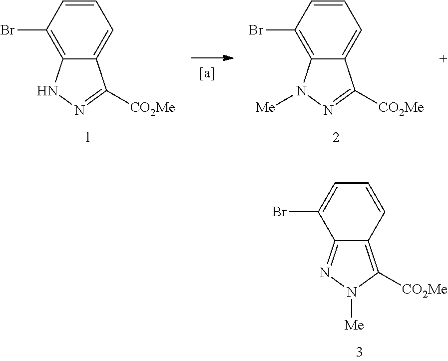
C1=CC(Br)=C2C(=C1)C([CO2Me])=NN2.C1=CC(Br)=C2C(=C1)C([CO2Me])=NN2[Me].C1=CC2=C([CO2Me])N([Me])N=C2C(Br)=C1
